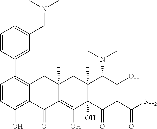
C1=CC(O)=C2C(=C1C1=CC(CN(C)C)=CC=C1)CC1([H])C(=C(O)C3(O)C([H])(C1)C(N(C)C)C(O)=C(C(N)=O)C3=O)C2=O
